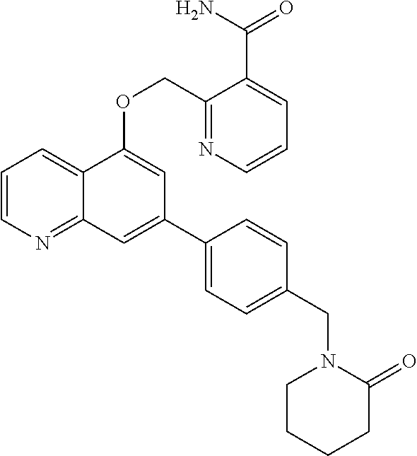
C1=CN=C2C(=C1)C(OCC1=NC=CC=C1C(N)=O)=CC(C1=CC=C(CN3C(=O)CCCC3)C=C1)=C2
